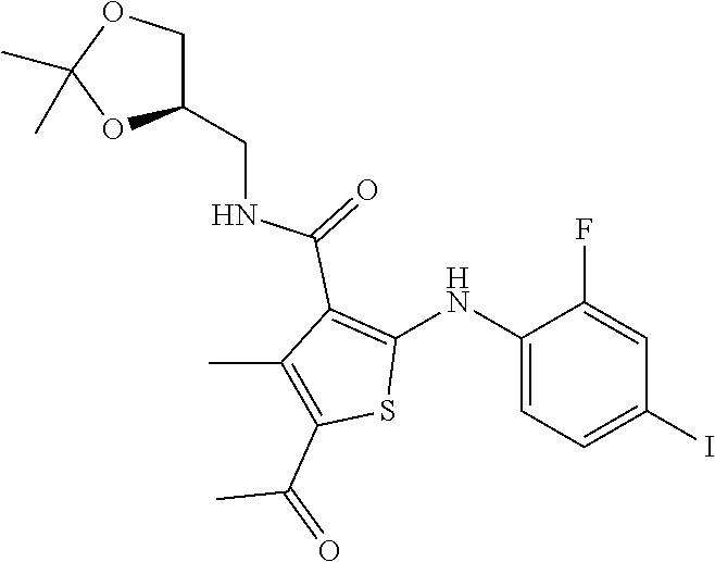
C1(F)=CC(I)=CC=C1NC1=C(C(=O)NCC2COC(C)(C)O2)C(C)=C(C(=O)C)S1
